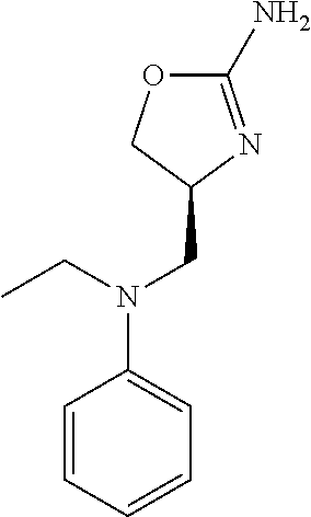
C1=CC=CC=C1N(CC1N=C(N)OC1)CC
